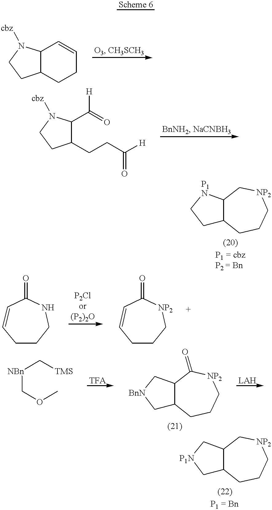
C12C(CCC=C1)CCN2[cbz].C1C2C([P1N]C1)C[NP2]CCC2.C1(C(=O)[H])C(CCC([H])=O)CCN1[cbz].C1CCNC(=O)C=C1.C1CC[NP2]C(=O)C=C1.[NBn](COC)C[TMS].C1C2C(C[BnN]1)C(=O)[NP2]CCC2.C1C2C(C[P1N]1)C[NP2]CCC2
